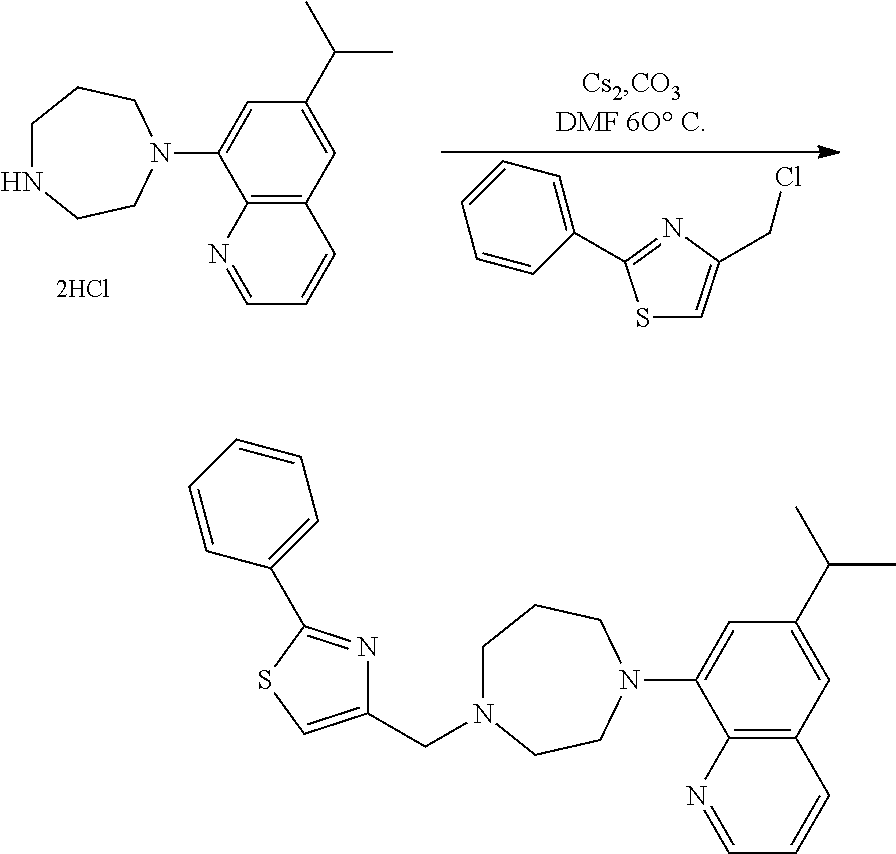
C12=C(C=C(C(C)C)C=C1N1CCNCCC1)C=CC=N2.S1C=C(CCl)N=C1C1=CC=CC=C1.C12=C(C=C(C(C)C)C=C1N1CCN(CC3=CSC(C4=CC=CC=C4)=N3)CCC1)C=CC=N2
